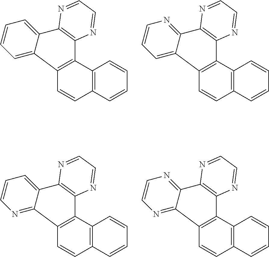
C1=CC2=C(C3=C1C1=CC=CC=C1C1=C3N=CC=N1)C=CC=C2.C1=CC2=C(C3=C1C1=CC=CN=C1C1=C3N=CC=N1)C=CC=C2.C1=CC2=C(C3=C1C1=NC=CC=C1C1=C3N=CC=N1)C=CC=C2.C1=CC2=C(C3=C1C1=NC=CN=C1C1=C3N=CC=N1)C=CC=C2
